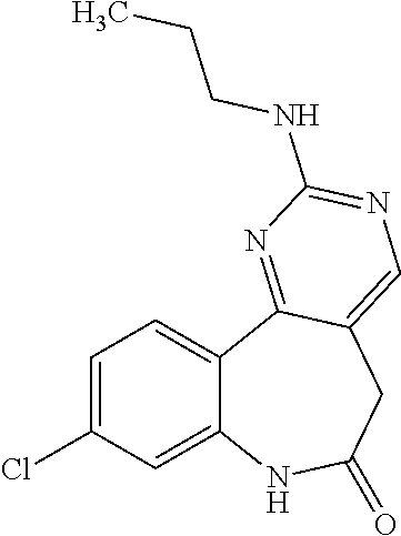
C12=CC(Cl)=CC=C1C1=NC(NCCC)=NC=C1CC(=O)N2
